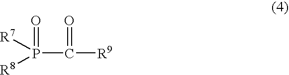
P(C(=O)[R9])(=O)([R7])[R8]
